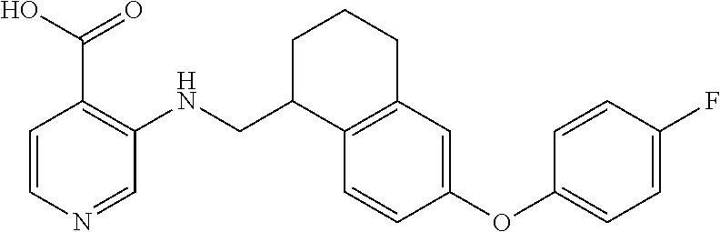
C1=CN=CC(NCC2C3=C(CCC2)C=C(OC2=CC=C(F)C=C2)C=C3)=C1C(=O)O
